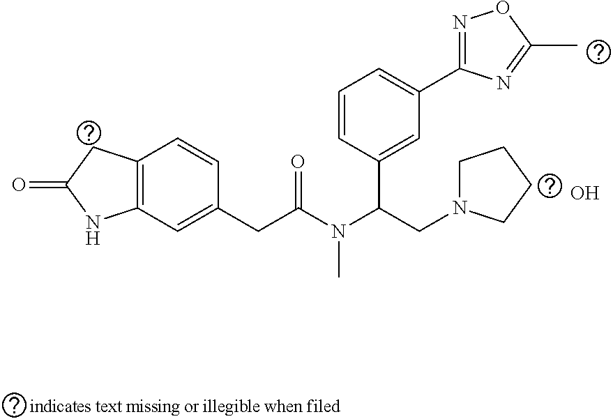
O.C12=C(C=C(CC(N(C(CN3CCCC3)C3=CC(C4=NOC(C)=N4)=CC=C3)C)=O)C=C1)NC(=O)C2
